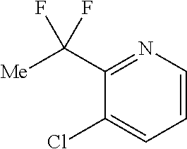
C1(C([Me])(F)F)=NC=CC=C1Cl
